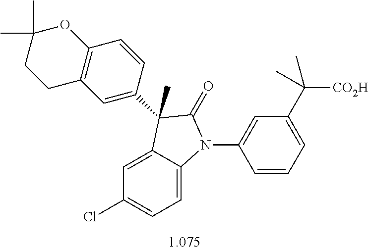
C1=C2C(=CC=C1Cl)N(C1=CC(C([CO2H])(C)C)=CC=C1)C(=O)C2(C)C1=CC2=C(C=C1)OC(C)(C)CC2
